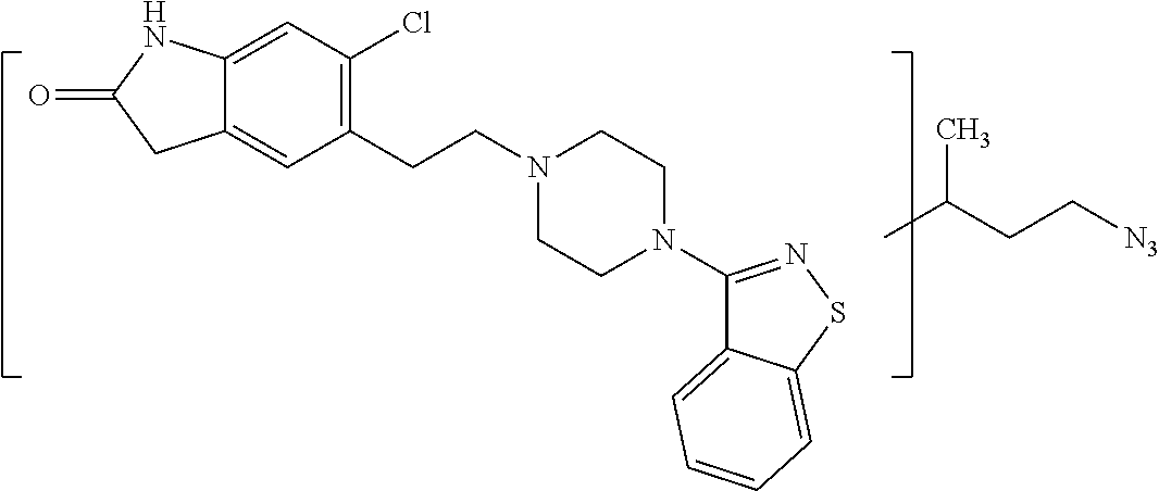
C12=CC(Cl)=C(CCN3CCN(C4=NSC5=CC=CC=C45)CC3)C=C1CC(=O)N2.CC(C)CC[N3]
